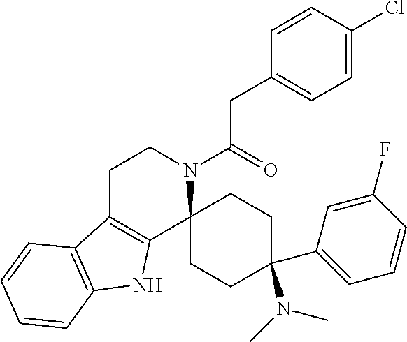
C1C2=C(C3(N(C(CC4=CC=C(Cl)C=C4)=O)C1)CCC(C1=CC=CC(F)=C1)(N(C)C)CC3)NC1=C2C=CC=C1
